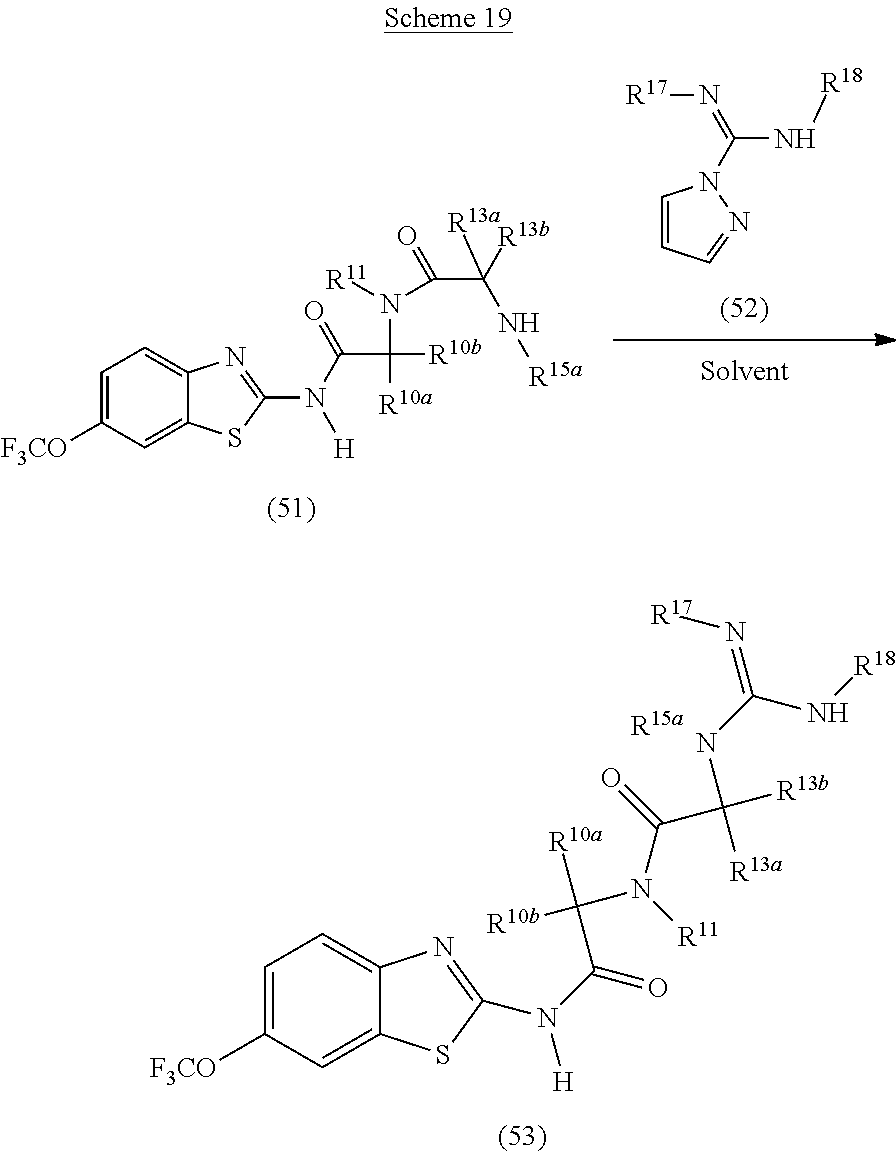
C1=CC=NN1C(N[R18])=N[R17].C1=C([F3CO])C=C2C(=C1)N=C(N(C(C([R10a])(N([R11])C(=O)C(N[R15a])([R13b])[R13a])[R10b])=O)[H])S2.C1=C([F3CO])C=C2C(=C1)N=C(N(C(=O)C([R10a])(N([R11])C(=O)C([R13b])(NC(N[R18])=N[R17])[R13a])[R10b])[H])S2.[R15a]
